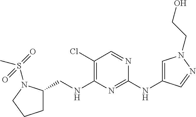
C1(Cl)=C(NCC2CCCN2S(=O)(C)=O)N=C(NC2=CN(CCO)N=C2)N=C1
